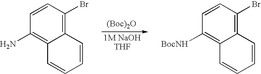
[(Boc)2O].C1=CC(Br)=C2C(=C1N)C=CC=C2.C1=CC(Br)=C2C(=C1[BocNH])C=CC=C2
